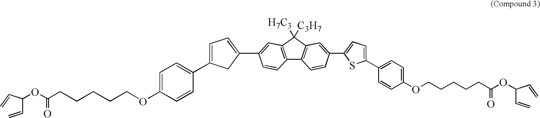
C1(C2=CC=C(OCCCCCC(OC(C=C)C=C)=O)C=C2)=CC=C(C2=CC3=C(C=C2)C2=C(C3([C3H7])[H7C3])C=C(C3=CC=C(C4=CC=C(OCCCCCC(OC(C=C)C=C)=O)C=C4)C3)C=C2)S1
